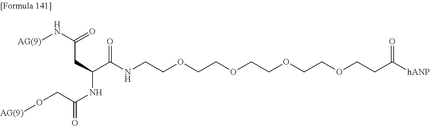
C(C(C(NCCOCCOCCOCCOCCC([hANP])=O)=O)NC(=O)CO[AG(9)])C(N[AG(9)])=O
